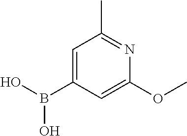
C1=C(B(O)O)C=C(OC)N=C1C
